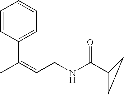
C1(C(=CCNC(C2CC2)=O)C)=CC=CC=C1
